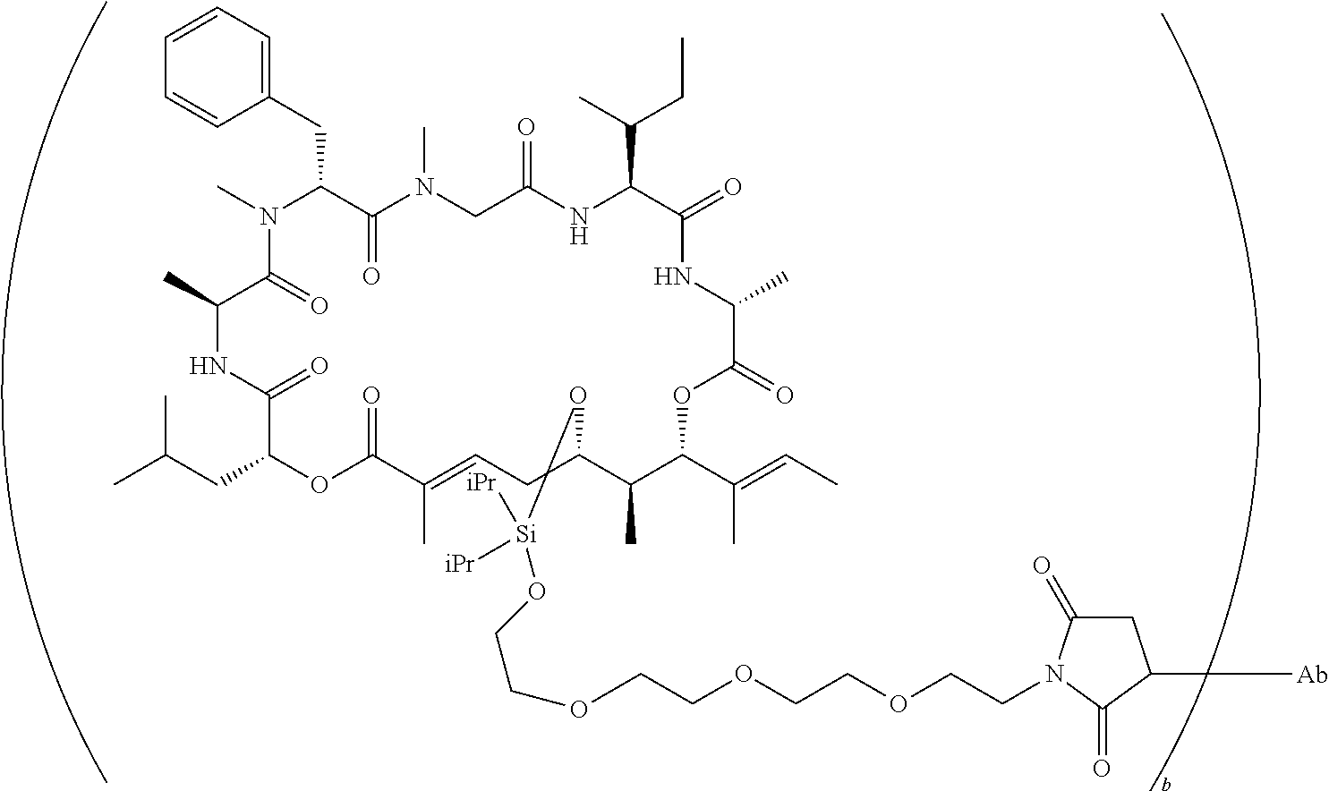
CN1C(CC2=CC=CC=C2)C(=O)N(C)CC(=O)NC(C(C)CC)C(=O)NC(C)C(=O)OC(C(C)=CC)C(C)C(O[Si](OCCOCCOCCOCCN2C(=O)CC([Ab])C2=O)([iPr])[iPr])CC=C(C)C(=O)OC(CC(C)C)C(=O)NC(C)C1=O
